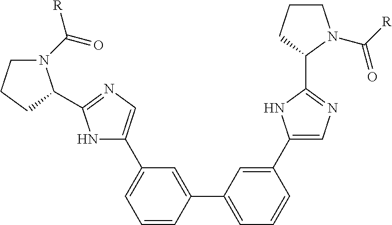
C1=CC(C2=CC=CC(C3=CN=C(C4CCCN4C(=O)[R])N3)=C2)=CC(C2=CN=C(C3N(C([R])=O)CCC3)N2)=C1
